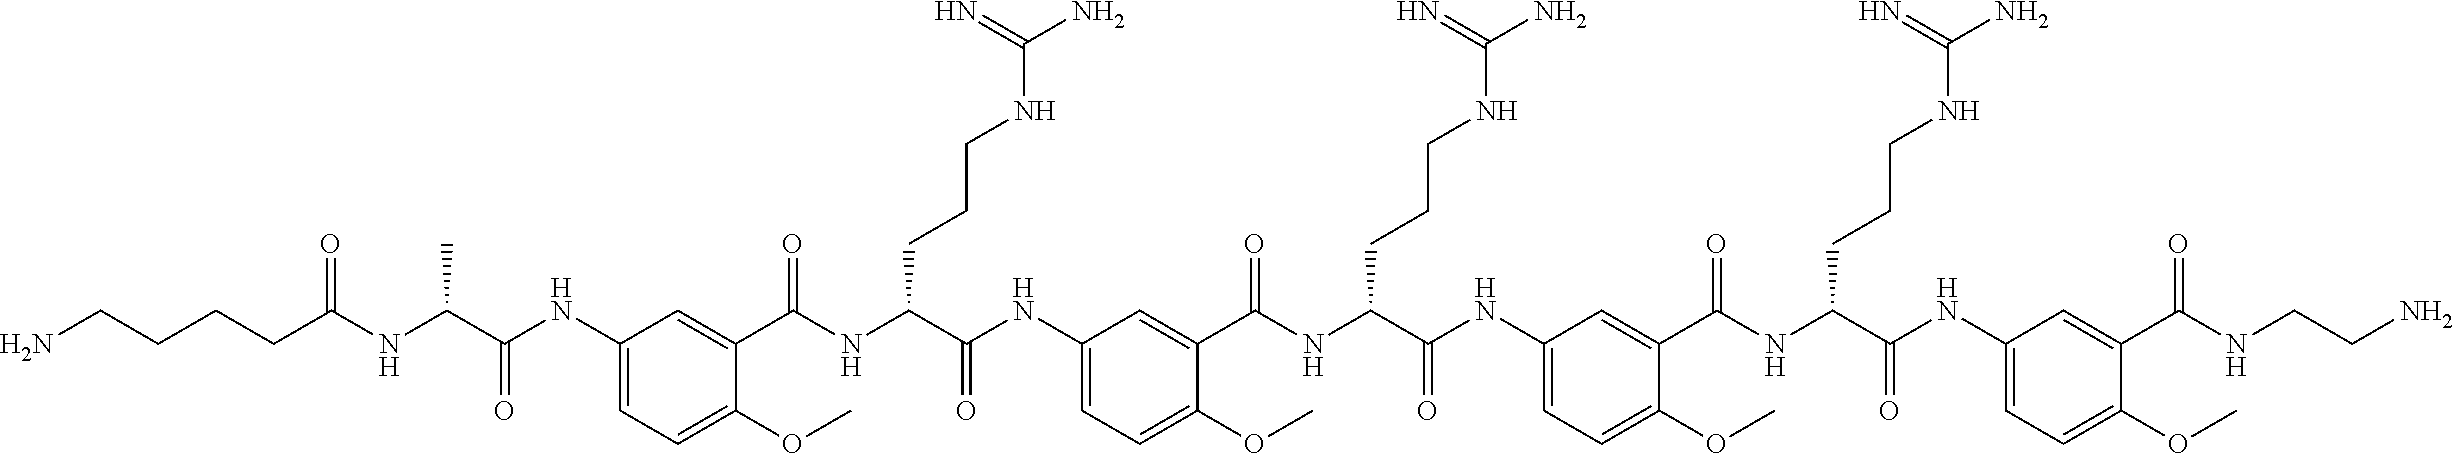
C1(NC(C(NC(CCCCN)=O)C)=O)=CC=C(OC)C(C(NC(C(NC2=CC=C(OC)C(C(NC(C(NC3=CC=C(OC)C(C(NC(C(NC4=CC=C(OC)C(C(NCCN)=O)=C4)=O)CCCNC(N)=N)=O)=C3)=O)CCCNC(N)=N)=O)=C2)=O)CCCNC(N)=N)=O)=C1
